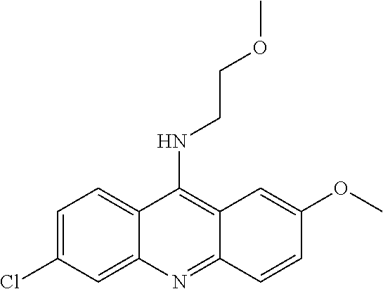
C1=C(Cl)C=C2C(=C1)C(NCCOC)=C1C(=N2)C=CC(OC)=C1
